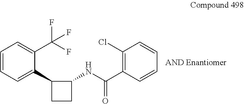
C1=CC=C(C2CCC2NC(=O)C2=C(Cl)C=CC=C2)C(C(F)(F)F)=C1
